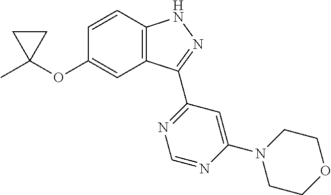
C12=C(C=CC(OC3(C)CC3)=C1)NN=C2C1=NC=NC(N2CCOCC2)=C1
